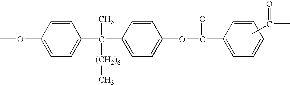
COC1=CC=C(C(C2=CC=C(OC(=O)C3=CC=CC=C3)C=C2)([(CH2)6]C)C)C=C1.CC(=O)C
